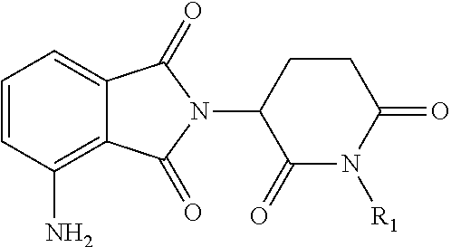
C1=CC(N)=C2C(=C1)C(=O)N(C1C(=O)N([R1])C(=O)CC1)C2=O
